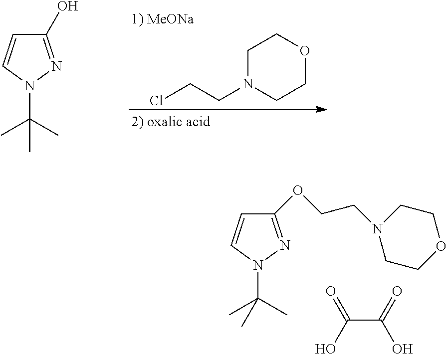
C1(OCCN2CCOCC2)=NN(C(C)(C)C)C=C1.C(C(=O)O)(O)=O.C1N(CCCl)CCOC1.C1(O)=NN(C(C)(C)C)C=C1
